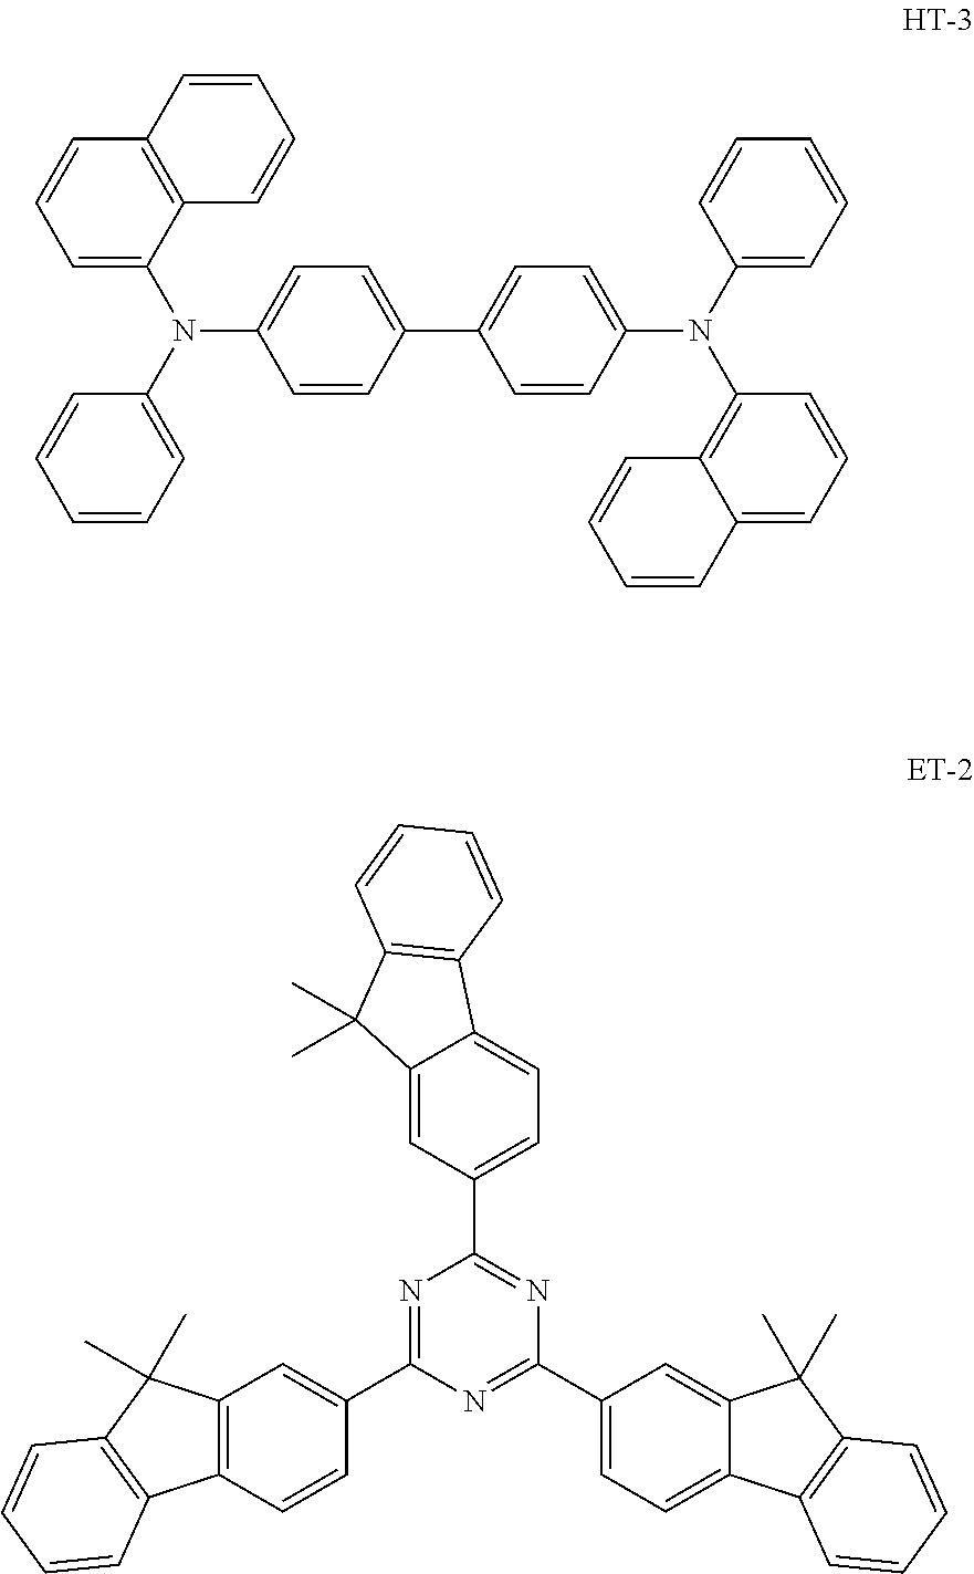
C1=C(N(C2=CC=CC=C2)C2=CC=C(C3=CC=C(N(C4=CC=CC=C4)C4=C5C(=CC=C4)C=CC=C5)C=C3)C=C2)C2=C(C=C1)C=CC=C2.C12=C(C=CC(C3=NC(C4=CC=C5C(=C4)C(C)(C)C4=C5C=CC=C4)=NC(C4=CC=C5C(=C4)C(C)(C)C4=C5C=CC=C4)=N3)=C1)C1=C(C2(C)C)C=CC=C1
